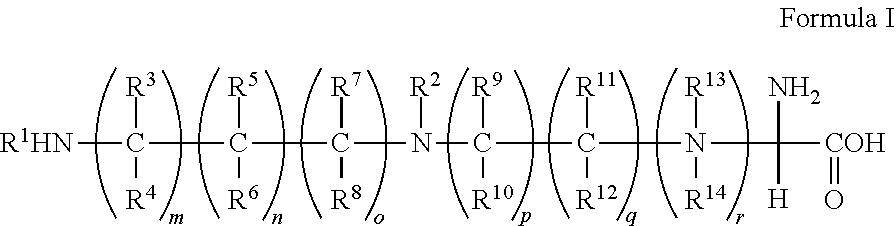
[R1HN]C(C(C(N(C(C(N(C([COH]=O)(N)[H])([R13])[R14])([R11])[R12])([R9])[R10])[R2])([R7])[R8])([R5])[R6])([R3])[R4]
